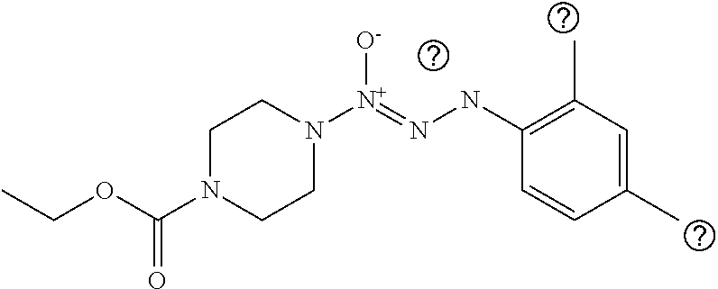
CCOC(N1CCN([N+](=NNC2=C(C)C=C(C)C=C2)[O-])CC1)=O
